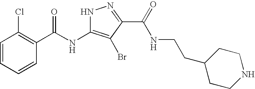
C1=CC=CC(C(=O)NC2=C(Br)C(C(=O)NCCC3CCNCC3)=NN2)=C1Cl
